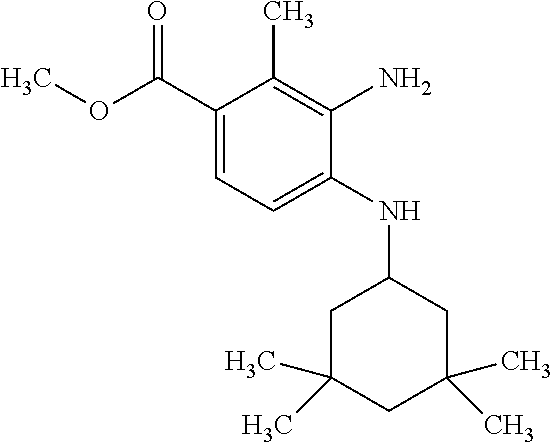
C1(C(OC)=O)=CC=C(NC2CC(C)(C)CC(C)(C)C2)C(N)=C1C
